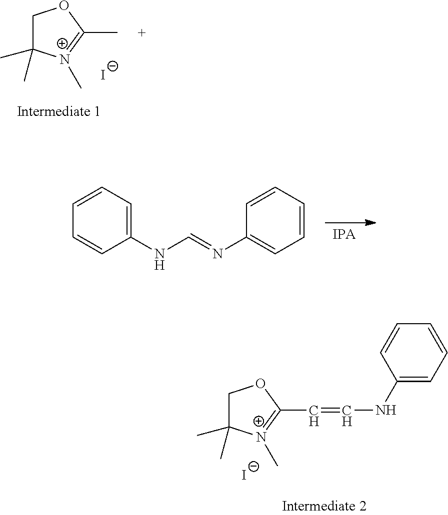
C1=CC=C(NC=NC2=CC=CC=C2)C=C1.C1C(C)(C)[N+](C)=C(C=CNC2=CC=CC=C2)O1.[I-].C1C(C)(C)[N+](C)=C(C)O1.[I-]
